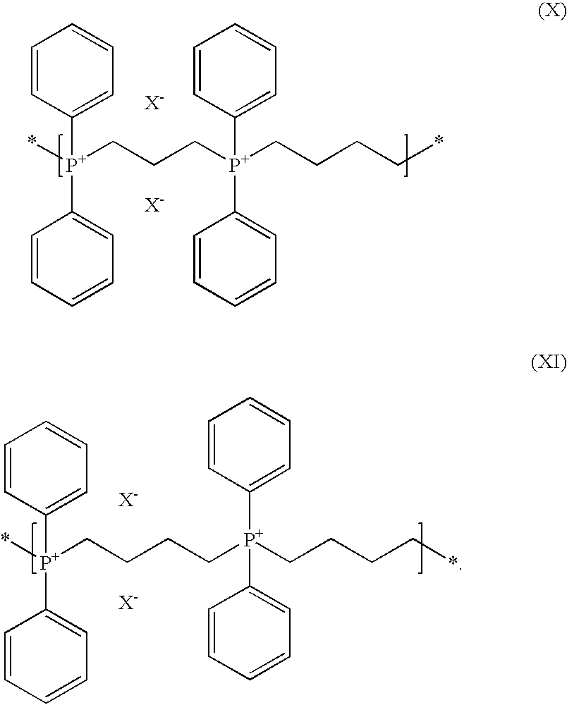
C1=CC([P+](*)(CCC[P+](C2=CC=CC=C2)(C2=CC=CC=C2)CCCC*)C2=CC=CC=C2)=CC=C1.[X-].[X-].C1=CC([P+](*)(CCCC[P+](C2=CC=CC=C2)(C2=CC=CC=C2)CCCC*)C2=CC=CC=C2)=CC=C1.[X-].[X-]
